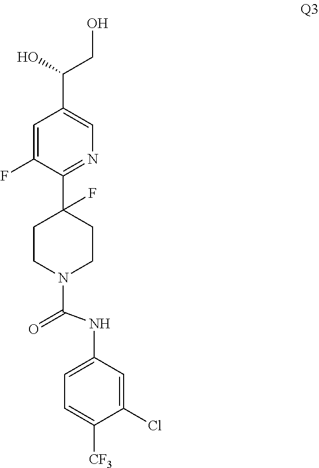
C1=C(F)C(C2(F)CCN(C(=O)NC3=CC=C([CF3])C(Cl)=C3)CC2)=NC=C1C(CO)O
